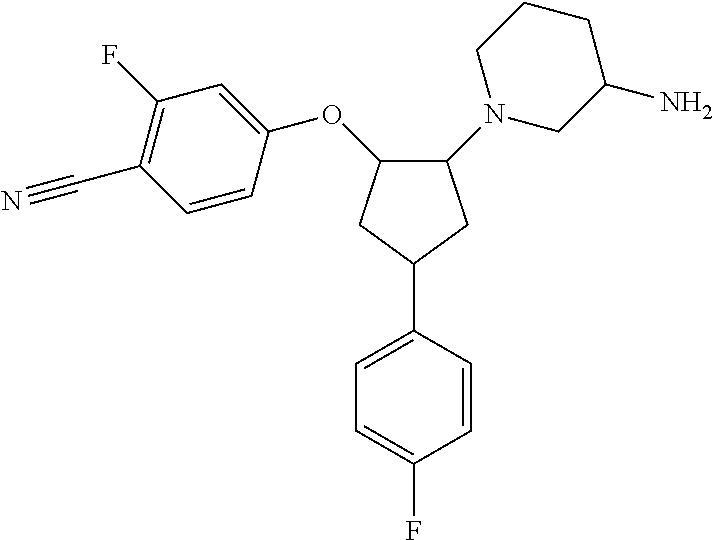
C1=C(F)C=CC(C2CC(OC3=CC(F)=C(C#N)C=C3)C(N3CC(N)CCC3)C2)=C1
